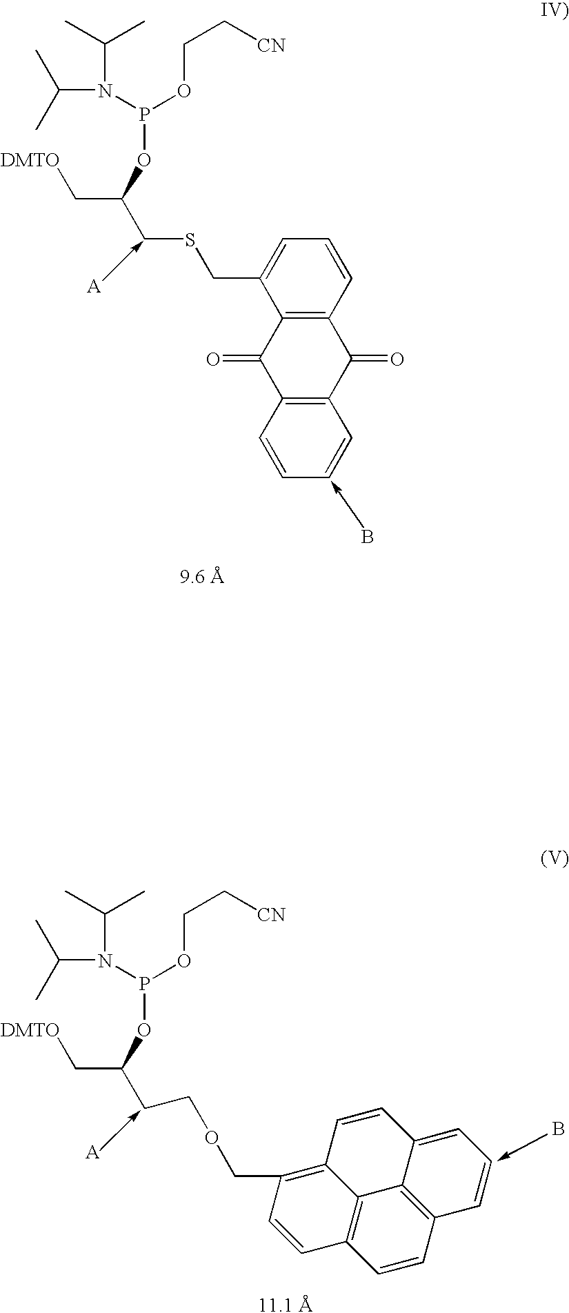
C12=C(C=CC=C1CSCC(OP(N(C(C)C)C(C)C)OCC[CN])C[DMTO])C(=O)C1=C(C2=O)C=CC=C1.B.B.P(OC(C[DMTO])CCOCC1=C2C=CC3=CC=CC4=C3C2=C(C=C1)C=C4)(N(C(C)C)C(C)C)OCC[CN]
